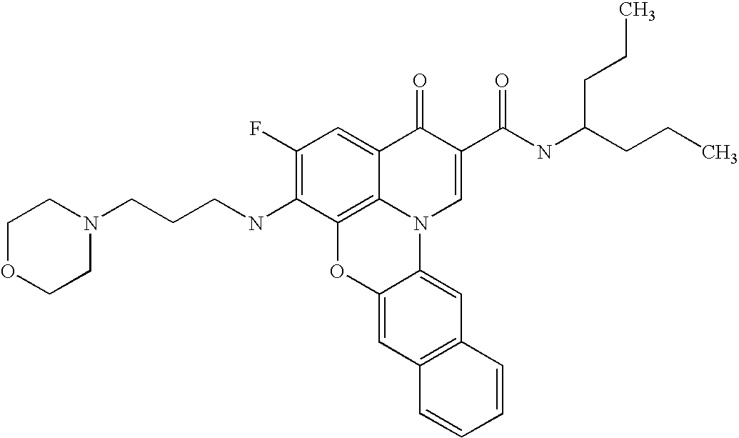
C1(F)=C(NCCCN2CCOCC2)C2=C3C(=C1)C(=O)C(C(NC(CCC)CCC)=O)=CN3C1=CC3=C(C=C1O2)C=CC=C3
